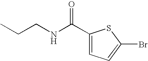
C(CNC(C1=CC=C(Br)S1)=O)C
